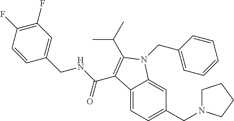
C1(F)=C(F)C=CC(CNC(=O)C2=C(C(C)C)N(CC3=CC=CC=C3)C3=CC(CN4CCCC4)=CC=C32)=C1
